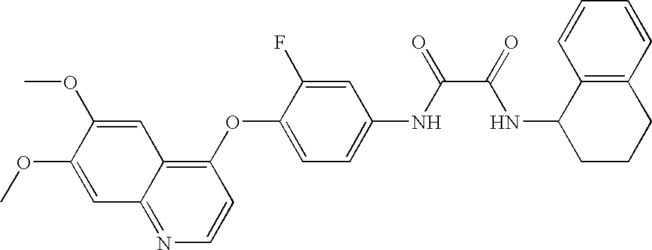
C1=C(OC)C(OC)=CC2=NC=CC(OC3=CC=C(NC(=O)C(=O)NC4CCCC5=C4C=CC=C5)C=C3F)=C12
